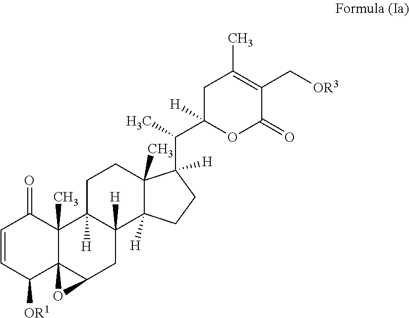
C1C(C(C2([H])C3(C)C([H])(CC2)C2([H])C([H])(CC3)C3(C)C4(C(C2)O4)C([OR1])C=CC3=O)C)([H])OC(=O)C(C[OR3])=C1C
